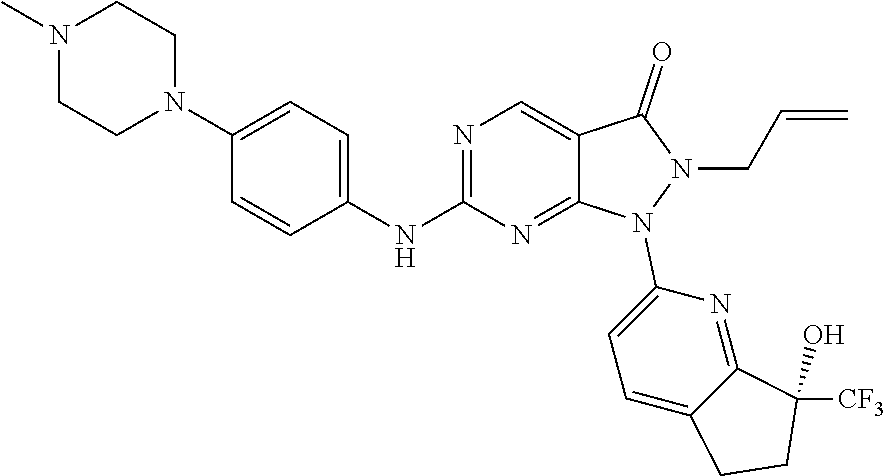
N1=C(NC2=CC=C(N3CCN(C)CC3)C=C2)N=C2C(=C1)C(=O)N(CC=C)N2C1=CC=C2C(=N1)C([CF3])(O)CC2
